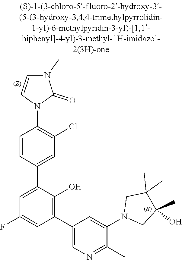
C1(C)(O)CN(C2=CC(C3=C(O)C(C4=CC(Cl)=C(N5C=CN(C)C5=O)C=C4)=CC(F)=C3)=CN=C2C)CC1(C)C
